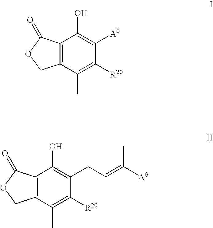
C12=C(C(C)=C([R20])C([A0])=C1O)COC2=O.C12=C(C(C)=C([R20])C(CC=C([A0])C)=C1O)COC2=O
